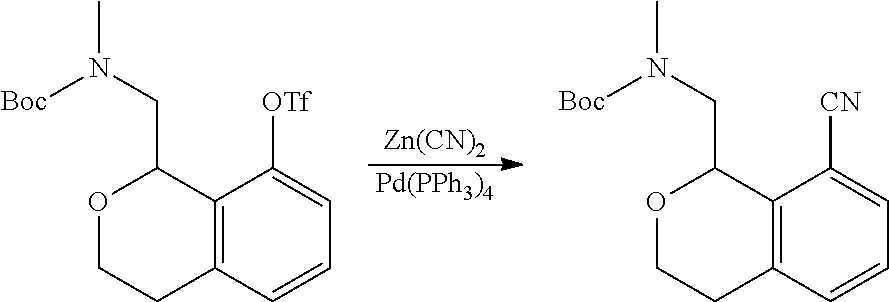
C12=C(C=CC=C1[OTf])CCOC2CN([Boc])C.[Zn(CN)2].[Pd(PPh3)4].C12=C(C=CC=C1[CN])CCOC2CN([Boc])C
